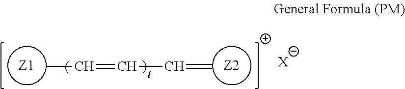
CC=CC=C.[X]
